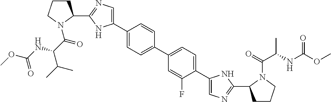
C1(C2CCCN2C(=O)C(NC(OC)=O)C(C)C)=NC=C(C2=CC=C(C3=CC=C(C4=CN=C(C5CCCN5C(C(C)NC(OC)=O)=O)N4)C(F)=C3)C=C2)N1
